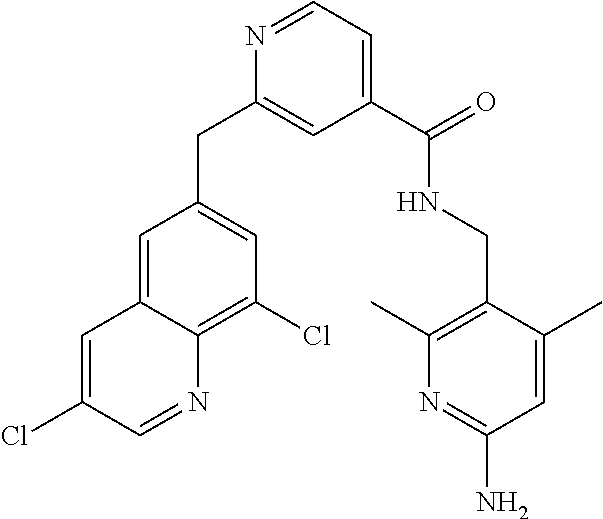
N1=CC=C(C(NCC2=C(C)N=C(N)C=C2C)=O)C=C1CC1=CC(Cl)=C2C(=C1)C=C(Cl)C=N2
